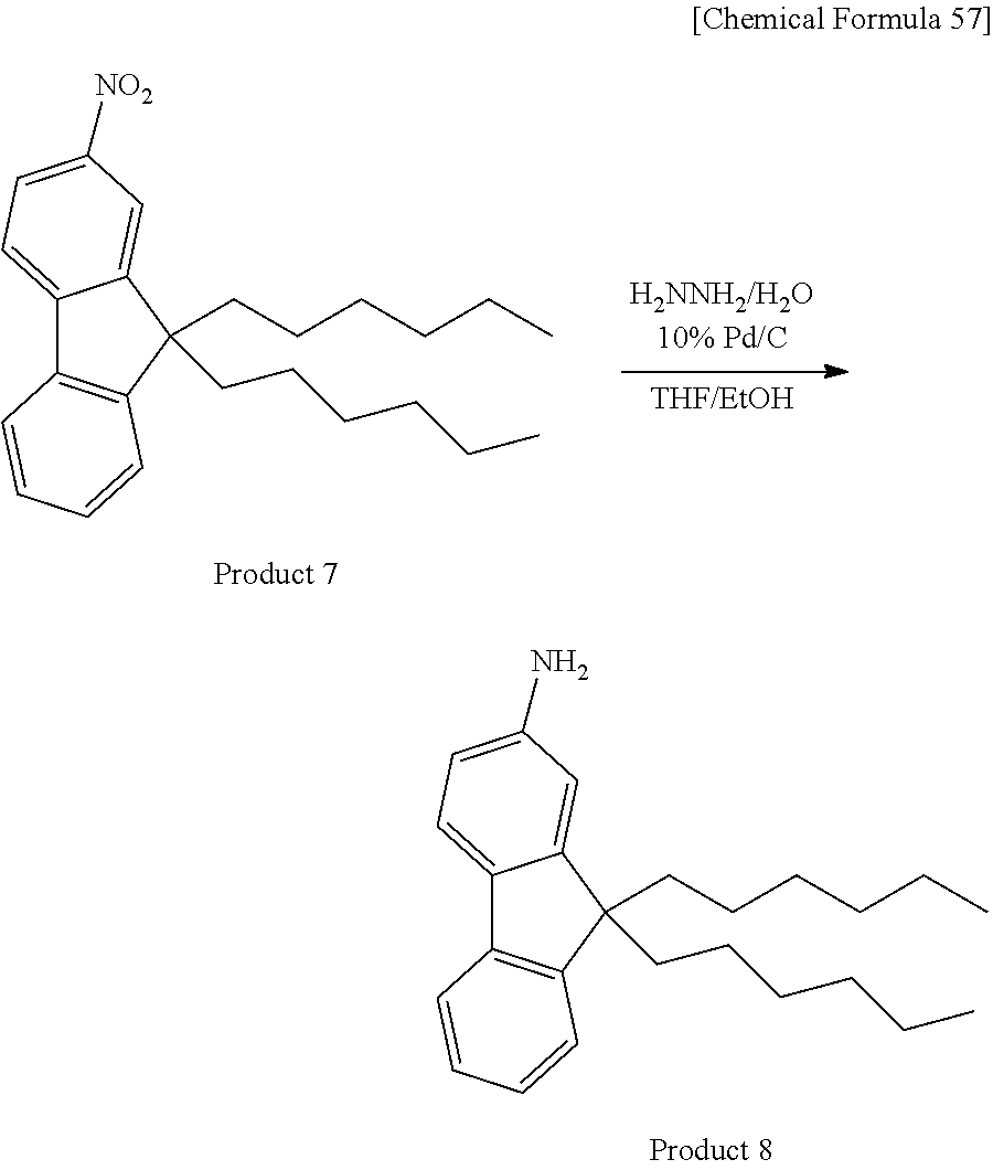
C12=CC=C(N)C=C1C(CCCCCC)(CCCCCC)C1=C2C=CC=C1.C12=CC=C([NO2])C=C1C(CCCCCC)(CCCCCC)C1=C2C=CC=C1
